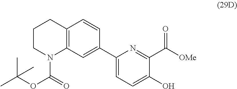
C1CN(C(OC(C)(C)C)=O)C2=C(C1)C=CC(C1=CC=C(O)C(C([OMe])=O)=N1)=C2
